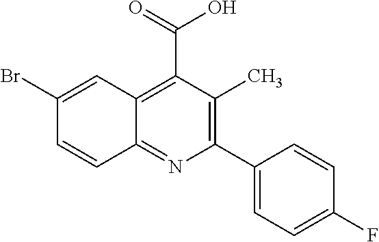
C1(C2=CC=C(F)C=C2)=C(C)C(C(=O)O)=C2C(=N1)C=CC(Br)=C2
